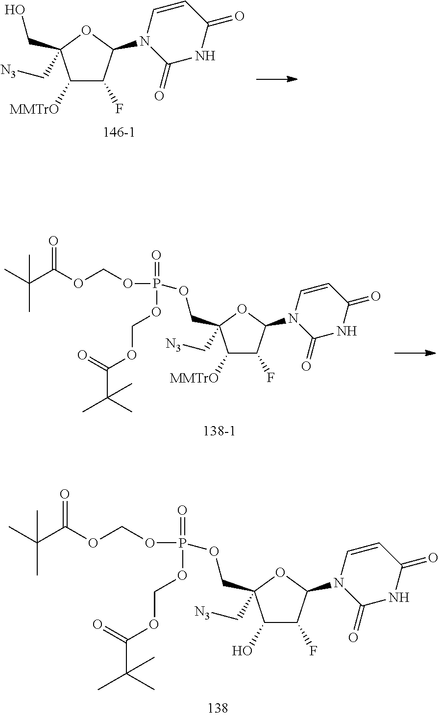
C1([MMTrO])C(F)C(N2C(=O)NC(=O)C=C2)OC1(C[N3])CO.C1([MMTrO])C(F)C(N2C(=O)NC(=O)C=C2)OC1(C[N3])COP(=O)(OCOC(C(C)(C)C)=O)OCOC(=O)C(C)(C)C.C1(O)C(F)C(N2C(=O)NC(=O)C=C2)OC1(C[N3])COP(=O)(OCOC(C(C)(C)C)=O)OCOC(=O)C(C)(C)C
